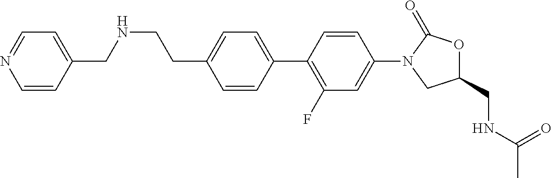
C(C1=CC=C(C2=C(F)C=C(N3CC(CNC(C)=O)OC3=O)C=C2)C=C1)CNCC1=CC=NC=C1
